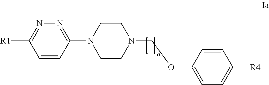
C1=CC(N2CCN(COC3=CC=C([R4])C=C3)CC2)=NN=C1[R1]
